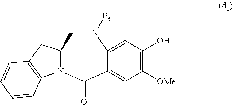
C12CC3=C(C=CC=C3)N1C(=O)C1=CC([OMe])=C(O)C=C1N([P3])C2
